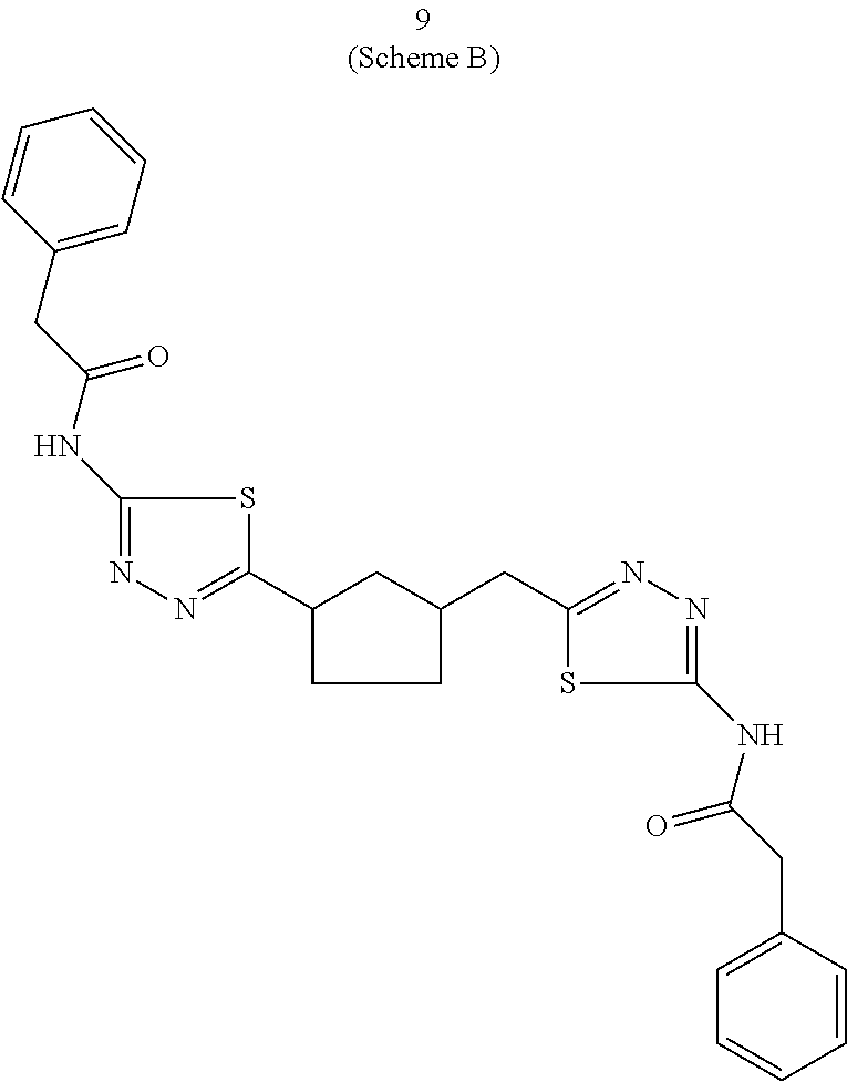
C1(C2=NN=C(NC(CC3=CC=CC=C3)=O)S2)CCC(CC2=NN=C(NC(CC3=CC=CC=C3)=O)S2)C1
